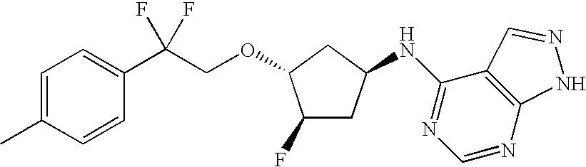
C1=C(C)C=CC(C(COC2C(F)CC(NC3=NC=NC4=C3C=NN4)C2)(F)F)=C1
